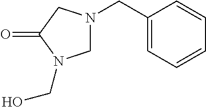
C1N(CC2=CC=CC=C2)CC(=O)N1CO
